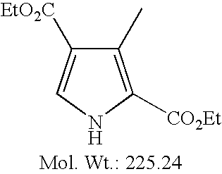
C1(C)=C([CO2Et])NC=C1[EtO2C]
